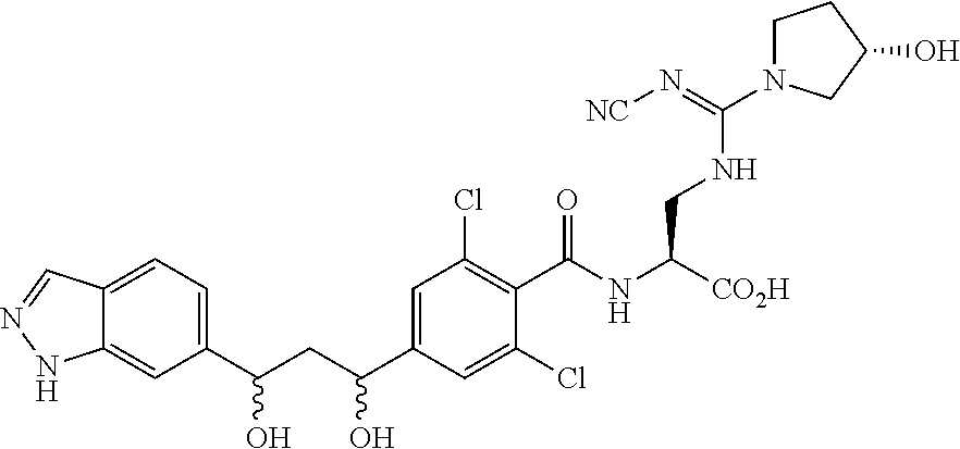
C(CC(C1=CC(Cl)=C(C(NC(CNC(=N[NC])N2CCC(O)C2)[CO2H])=O)C(Cl)=C1)O)(O)C1=CC=C2C(=C1)NN=C2
